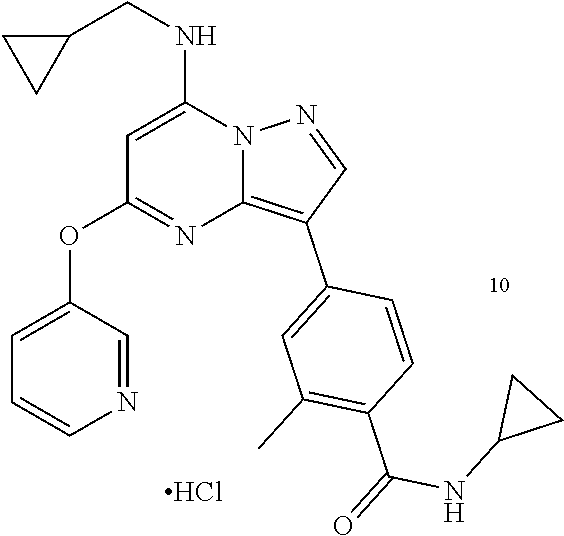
Cl.C1=C(NCC2CC2)N2C(=C(C3=CC(C)=C(C(=O)NC4CC4)C=C3)C=N2)N=C1OC1=CC=CN=C1
